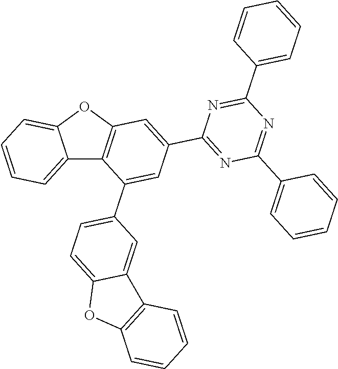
C12=CC=CC=C1OC1=C2C(C2=CC=C3C(=C2)C2=C(O3)C=CC=C2)=CC(C2=NC(C3=CC=CC=C3)=NC(C3=CC=CC=C3)=N2)=C1
